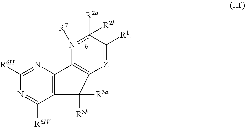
c1([R2a])([R2b])n([R7])C2=C([Z]=C1[R1])C([R3a])([R3b])C1=C2N=C([R6II])N=C1[R6IV]
